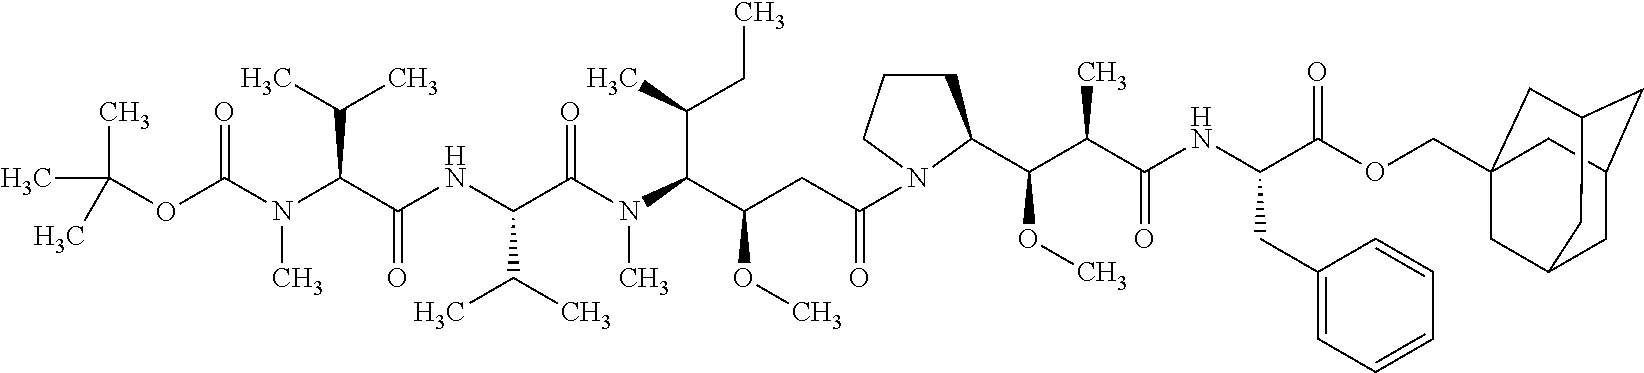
C(C(C(N(C(C(NC(C(N(C(OC(C)(C)C)=O)C)C(C)C)=O)C(C)C)=O)C)C(C)CC)OC)C(=O)N1CCCC1C(C(C(NC(C(OCC12CC3CC(CC(C1)C3)C2)=O)CC1=CC=CC=C1)=O)C)OC
